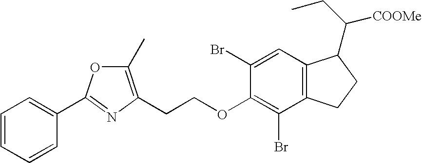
C1=CC=CC(C2=NC(CCOC3=C(Br)C4=C(C=C3Br)C(C(CC)[COOMe])CC4)=C(C)O2)=C1
